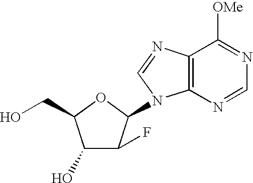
C1(O)C(F)C(N2C3=C(N=C2)C([OMe])=NC=N3)OC1CO
